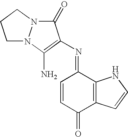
C1N2N(CC1)C(=O)C(N=C1C=CC(=O)C3=C1NC=C3)=C2N
